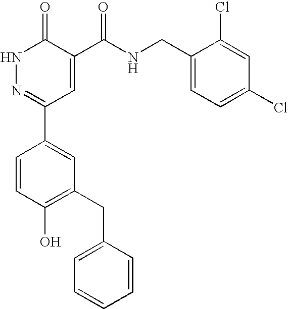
C1(C2=NNC(=O)C(C(NCC3=CC=C(Cl)C=C3Cl)=O)=C2)=CC(CC2=CC=CC=C2)=C(O)C=C1
